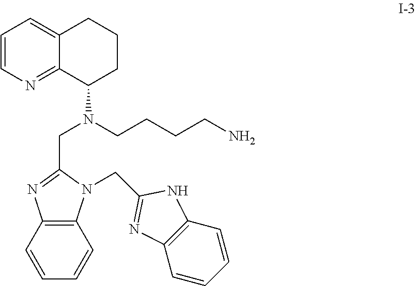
C1=CN=C2C(=C1)CCCC2N(CCCCN)CC1=NC2=C(N1CC1=NC3=C(C=CC=C3)N1)C=CC=C2
